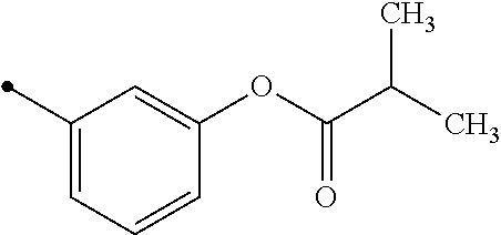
C1(C)=CC=CC(OC(C(C)C)=O)=C1
